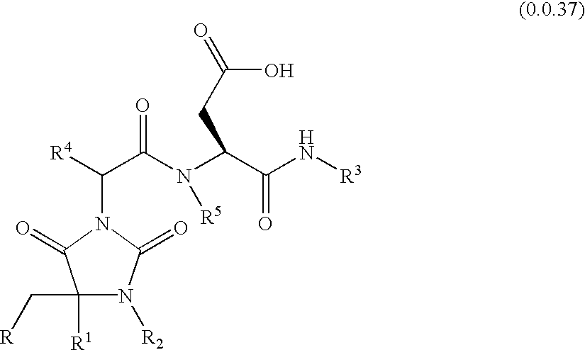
C1(C[R])([R1])N([R2])C(=O)N(C(C(N(C(C(=O)N[R3])CC(O)=O)[R5])=O)[R4])C1=O
